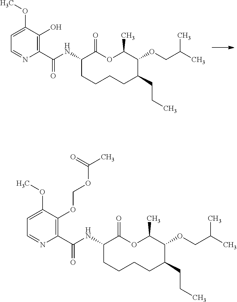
O1C(C)C(OCC(C)C)C(CCC)CCCCC(NC(C2=C(OCOC(C)=O)C(OC)=CC=N2)=O)C1=O.O1C(C)C(OCC(C)C)C(CCC)CCCCC(NC(C2=C(O)C(OC)=CC=N2)=O)C1=O
